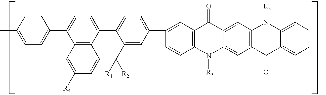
C12=C3C(=CC=C1C1=CC=C(C)C=C1)C1=CC=C(C4=CC5=C(C=C4)N([R3])C4=CC6=C(C=C4C5=O)N([R3])C4=CC=C(C)C=C4C6=O)C=C1C([R1])([R2])C3=CC([R4])=C2
